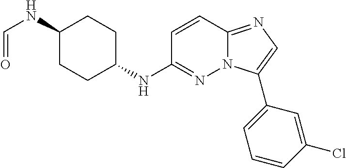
C1(NC=O)CCC(NC2=NN3C(=NC=C3C3=CC=CC(Cl)=C3)C=C2)CC1
